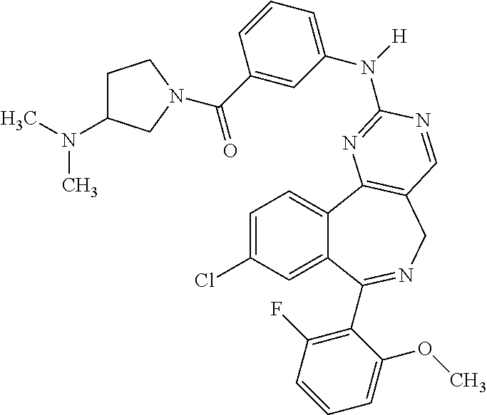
C1=C(Cl)C=C2C(=C1)C1=C(CN=C2C2=C(F)C=CC=C2OC)C=NC(N(C2=CC=CC(C(=O)N3CC(N(C)C)CC3)=C2)[H])=N1
